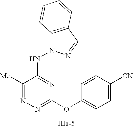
C1([Me])=NN=C(OC2=CC=C([CN])C=C2)N=C1NN1C2=C(C=N1)C=CC=C2
